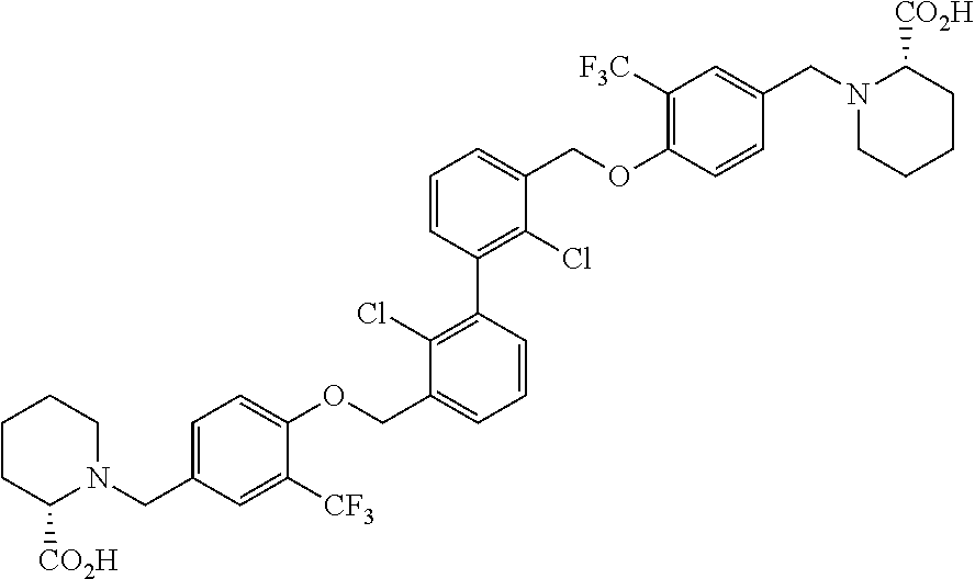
N1(CC2=CC=C(OCC3=CC=CC(C4=C(Cl)C(COC5=C([F3C])C=C(CN6CCCCC6[CO2H])C=C5)=CC=C4)=C3Cl)C([CF3])=C2)CCCCC1[CO2H]
